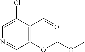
C1(OCOC)=C(C=O)C(Cl)=CN=C1
